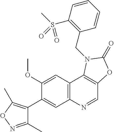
C1(OC)=CC2=C(C=C1C1=C(C)ON=C1C)N=CC1=C2N(CC2=C(S(C)(=O)=O)C=CC=C2)C(=O)O1
